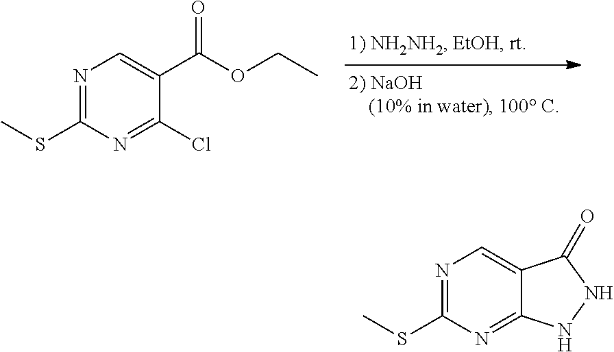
N1=C(SC)N=C(Cl)C(C(OCC)=O)=C1.N1=C(SC)N=C2C(=C1)C(=O)NN2
